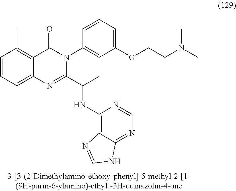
C1=CC=C2C(=C1C)C(=O)N(C1=CC(OCCN(C)C)=CC=C1)C(C(NC1=C3C(=NC=N1)NC=N3)C)=N2
